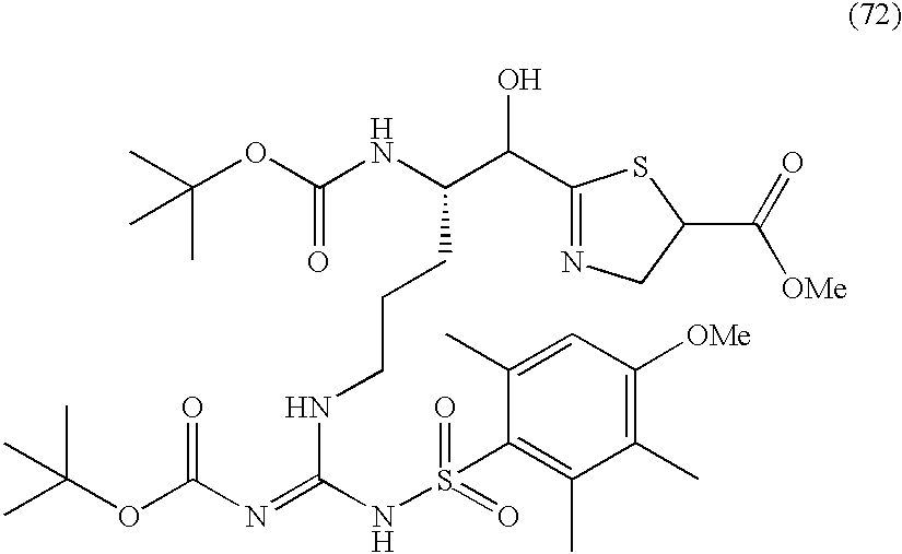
C(OC(NC(C(C1=NCC(C(=O)[OMe])S1)O)CCCNC(=NC(OC(C)(C)C)=O)NS(=O)(=O)C1=C(C)C(C)=C([OMe])C=C1C)=O)(C)(C)C
